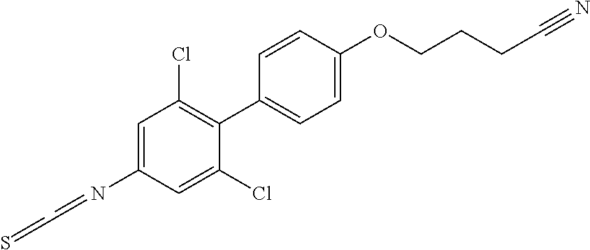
N(C1=CC(Cl)=C(C2=CC=C(OCCCC#N)C=C2)C(Cl)=C1)=CC=S
